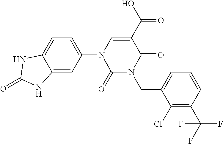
C1(=O)N(CC2=CC=CC(C(F)(F)F)=C2Cl)C(=O)C(C(=O)O)=CN1C1=CC=C2C(=C1)NC(=O)N2
